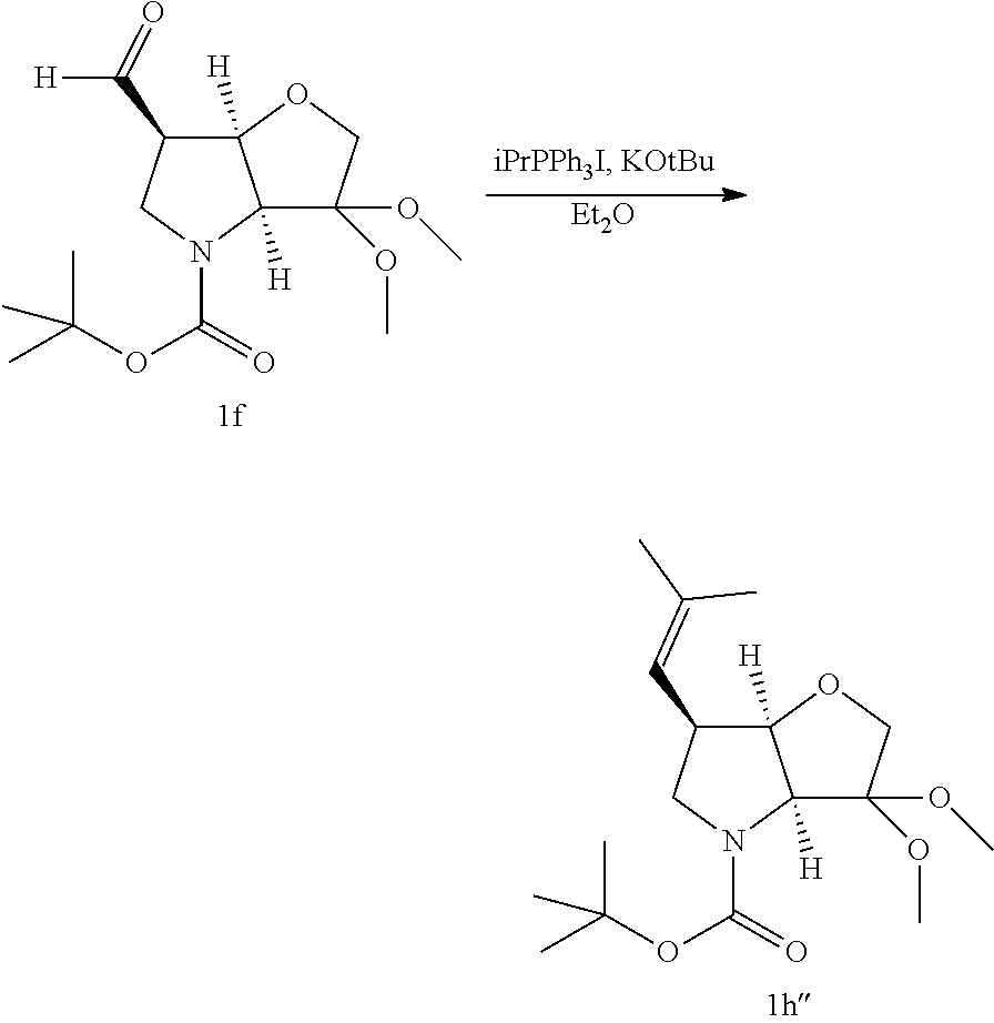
C1(C=C(C)C)C2([H])C([H])(N(C(=O)OC(C)(C)C)C1)C(OC)(OC)CO2.C1(C([H])=O)C2([H])C([H])(N(C(=O)OC(C)(C)C)C1)C(OC)(OC)CO2.[Et2O]
